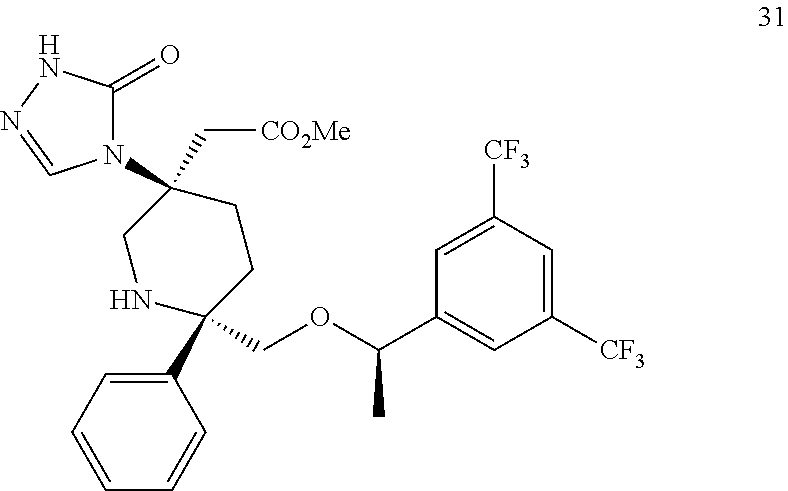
C1([CF3])=CC(C(OCC2(C3=CC=CC=C3)CCC(C[CO2Me])(N3C(=O)NN=C3)CN2)C)=CC([CF3])=C1
